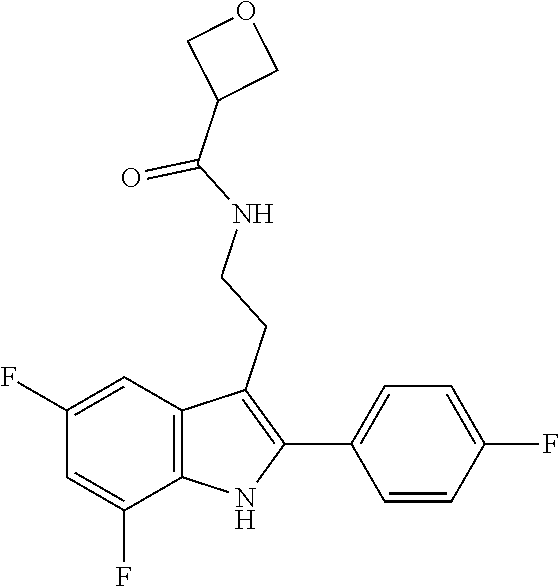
O=C(NCCC1=C(C2=CC=C(F)C=C2)NC2=C1C=C(F)C=C2F)C1COC1
